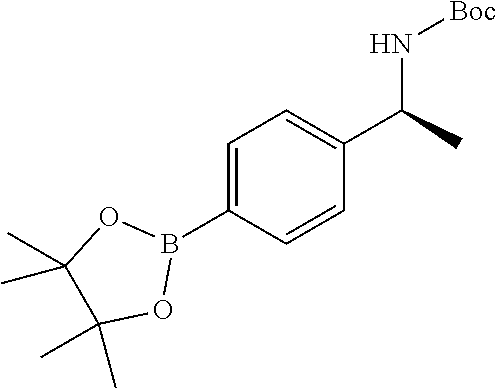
C1=C(B2OC(C)(C)C(C)(C)O2)C=CC(C(N[Boc])C)=C1
